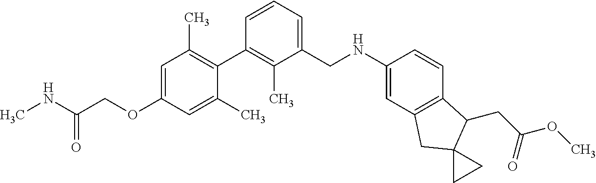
C1=C(OCC(NC)=O)C=C(C)C(C2=C(C)C(CNC3=CC4=C(C=C3)C(CC(OC)=O)C3(C4)CC3)=CC=C2)=C1C
